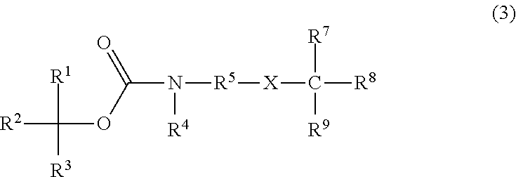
[R2]C(OC(N([R4])[R5][X]C([R8])([R7])[R9])=O)([R1])[R3]
